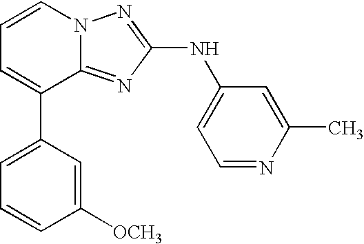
C1=C(C2=CC=CN3C2=NC(NC2=CC=NC(C)=C2)=N3)C=C([OCH3])C=C1
